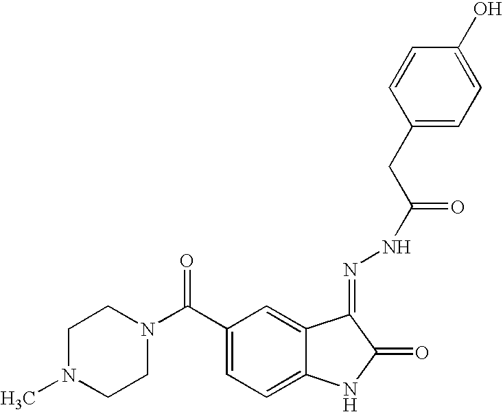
C1N(C)CCN(C(C2=CC=C3C(=C2)C(=NNC(=O)CC2=CC=C(O)C=C2)C(=O)N3)=O)C1
